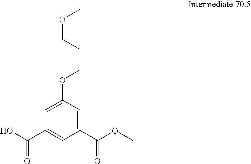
C1=C(OCCCOC)C=C(C(OC)=O)C=C1C(O)=O
